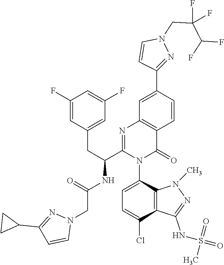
C1(F)=CC(CC(C2=NC3=C(C(=O)N2C2=CC=C(Cl)C4=C2N(C)N=C4NS(=O)(C)=O)C=CC(C2=NN(CC(C(F)F)(F)F)C=C2)=C3)NC(CN2N=C(C3CC3)C=C2)=O)=CC(F)=C1
